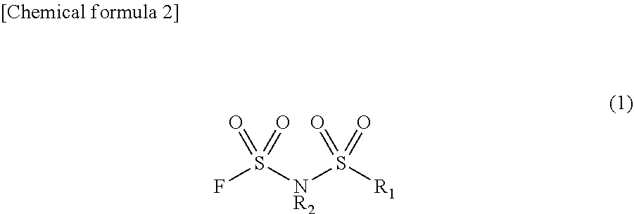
FS([NR2]S([R1])(=O)=O)(=O)=O
